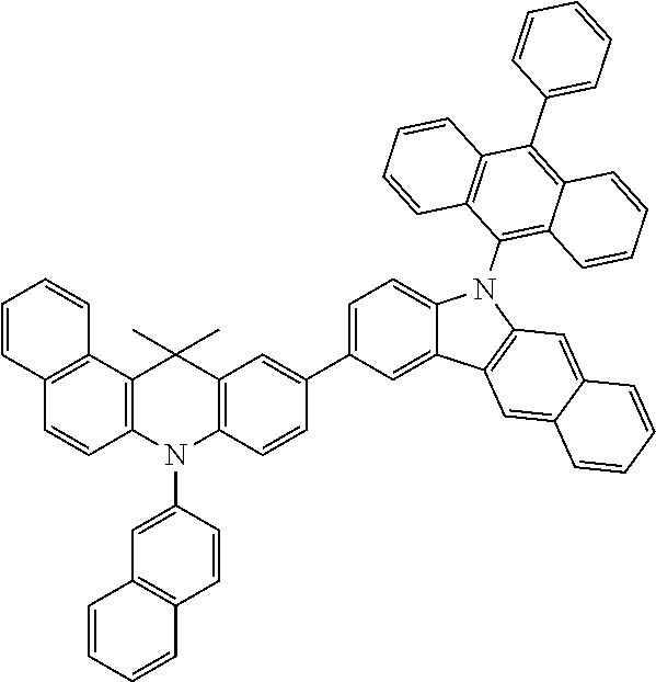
C1=CC2=C(C3=C1N(C1=CC4=C(C=C1)C=CC=C4)C1=C(C3(C)C)C=C(C3=CC=C4C(=C3)C3=C(N4C4=C5C(=C(C6=CC=CC=C6)C6=C4C=CC=C6)C=CC=C5)C=C4C(=C3)C=CC=C4)C=C1)C=CC=C2
